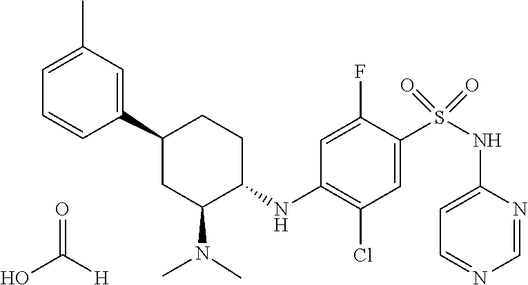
C1(C2CC(N(C)C)C(NC3=C(Cl)C=C(S(=O)(=O)NC4=CC=NC=N4)C(F)=C3)CC2)=CC(C)=CC=C1.O=C([H])O
